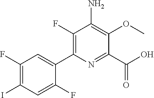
C1(F)=C(C2=CC(F)=C(I)C=C2F)N=C(C(O)=O)C(OC)=C1N
